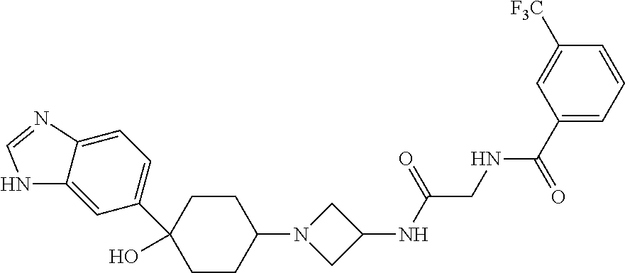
C1CC(N2CC(NC(CNC(C3=CC=CC([F3C])=C3)=O)=O)C2)CCC1(O)C1=CC=C2C(=C1)NC=N2
